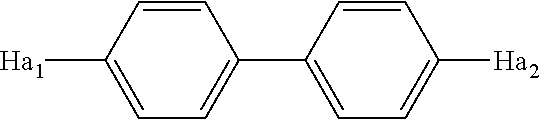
C1=C([Ha1])C=CC(C2=CC=C([Ha2])C=C2)=C1
